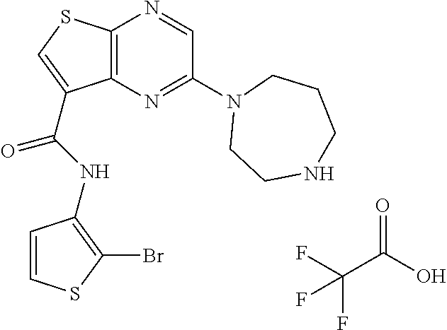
C12=C(N=C(N3CCNCCC3)C=N1)C(C(=O)NC1=C(Br)SC=C1)=CS2.C(C(O)=O)(F)(F)F
